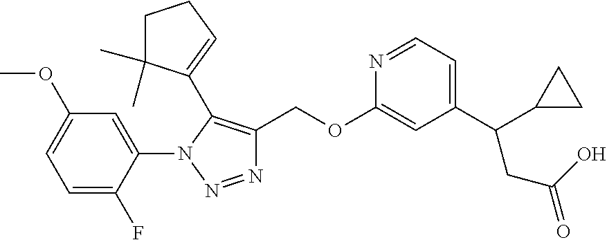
C1=C(F)C(N2N=NC(COC3=CC(C(C4CC4)CC(O)=O)=CC=N3)=C2C2=CCCC2(C)C)=CC(OC)=C1
